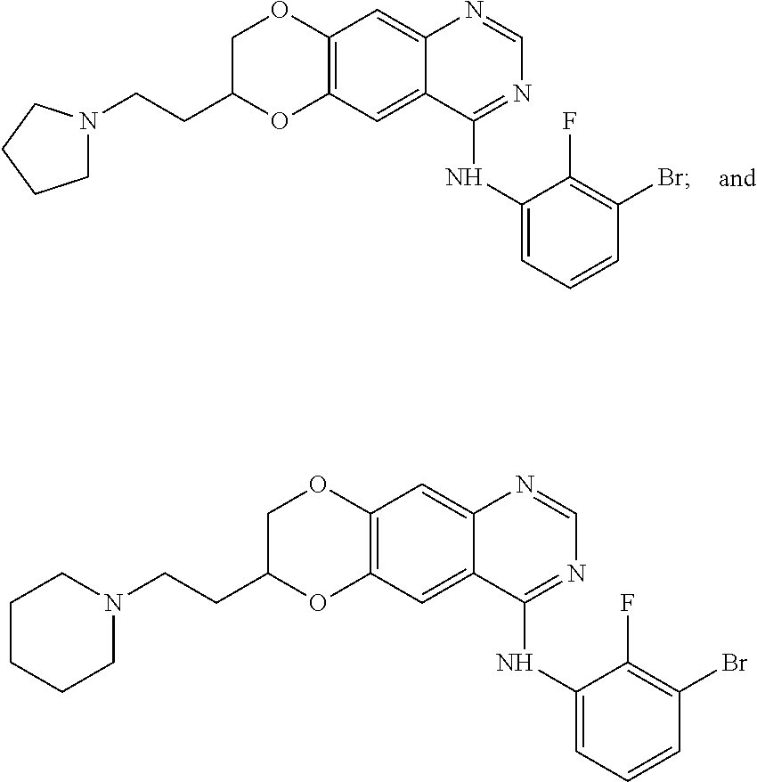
C(CC1COC2=C(O1)C=C1C(=C2)N=CN=C1NC1=CC=CC(Br)=C1F)N1CCCC1.C(CC1COC2=C(O1)C=C1C(=C2)N=CN=C1NC1=CC=CC(Br)=C1F)N1CCCCC1
